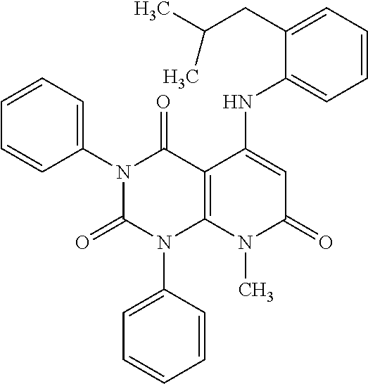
C1(N2C(=O)N(C3=CC=CC=C3)C3=C(C2=O)C(NC2=CC=CC=C2CC(C)C)=CC(=O)N3C)=CC=CC=C1
